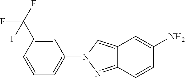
C1=CC(C(F)(F)F)=CC(N2N=C3C(=C2)C=C(N)C=C3)=C1
